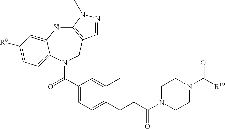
C12=C(CN(C(C3=CC=C(CCC(N4CCN(C([R19])=O)CC4)=O)C(C)=C3)=O)C3=CC=C([R8])C=C3N1)C=NN2C
